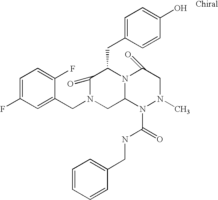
C1=C(F)C(CN2CC3N(C(CC4=CC=C(O)C=C4)C2=O)C(=O)CN(C)N3C(NCC2=CC=CC=C2)=O)=CC(F)=C1
